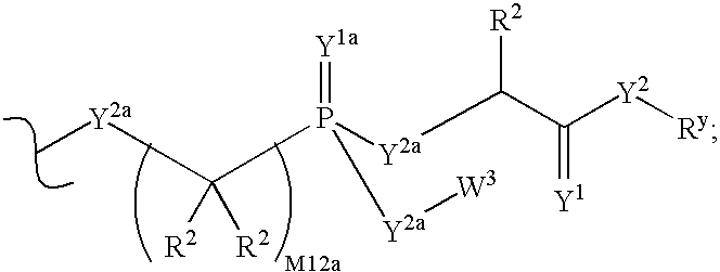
C[Y2a]C(P([Y2a]C([R2])C([Y2][Ry])=[Y1])([Y2a][W3])=[Y1a])([R2])[R2]
